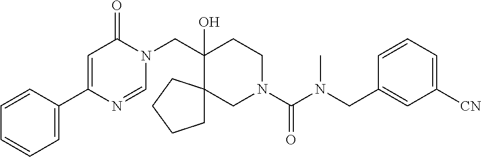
C1(C2=CC=CC=C2)=CC(=O)N(CC2(O)CCN(C(=O)N(CC3=CC([CN])=CC=C3)C)CC23CCCC3)C=N1
